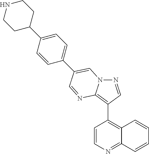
C1=CN=C2C(=C1C1=C3N(N=C1)C=C(C1=CC=C(C4CCNCC4)C=C1)C=N3)C=CC=C2
